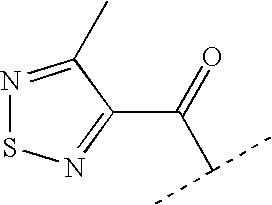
N1=C(C)C(C(=O)C(C)C)=NS1
